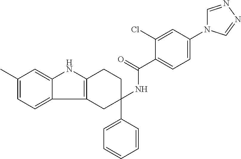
C1(C)=CC=C2C(=C1)NC1=C2CC(NC(C2=CC=C(N3C=NN=C3)C=C2Cl)=O)(C2=CC=CC=C2)CC1
